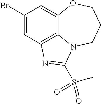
C1(Br)=CC2=C3C(=C1)OCCCN3C(S(C)(=O)=O)=N2
